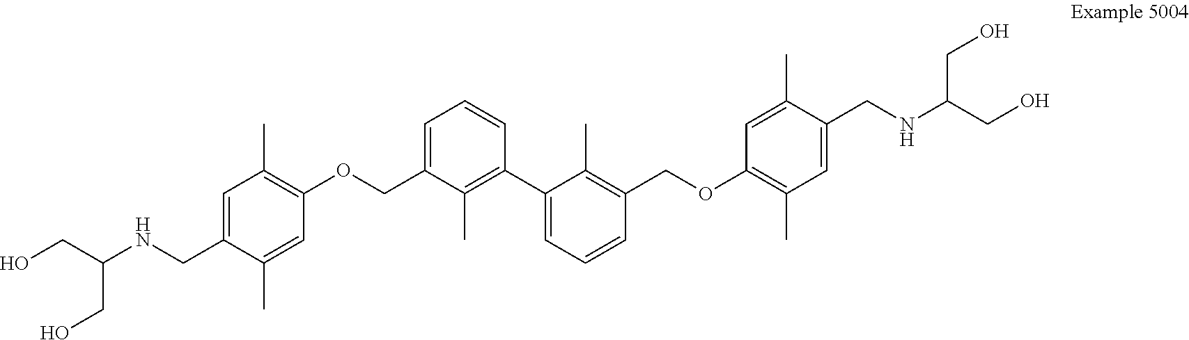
C(C(NCC1=CC(C)=C(OCC2=CC=CC(C3=CC=CC(COC4=C(C)C=C(CNC(CO)CO)C(C)=C4)=C3C)=C2C)C=C1C)CO)O
